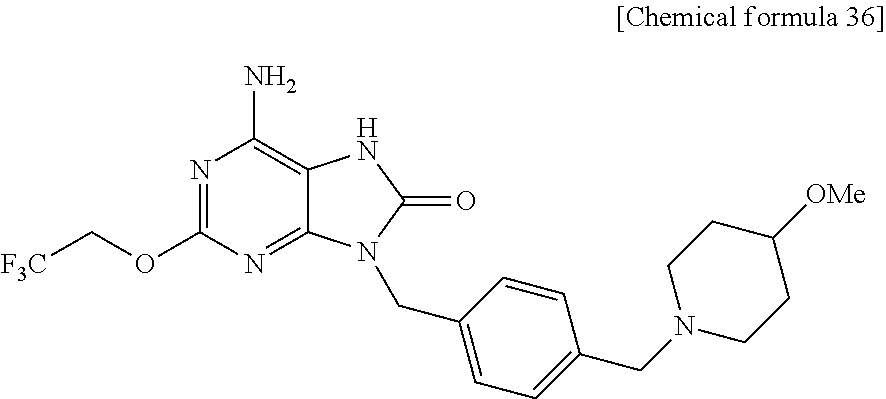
[F3C]COC1=NC(N)=C2C(=N1)N(CC1=CC=C(CN3CCC([OMe])CC3)C=C1)C(=O)N2
